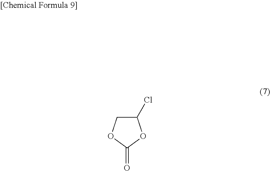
C1(Cl)COC(=O)O1
